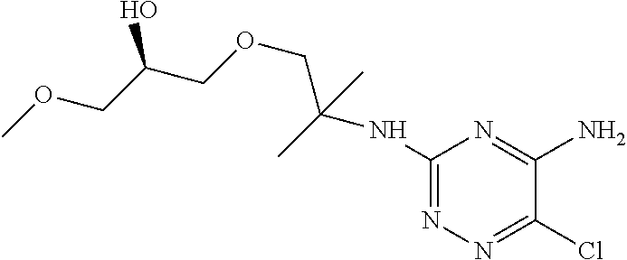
ClC1=NN=C(NC(COCC(COC)O)(C)C)N=C1N
